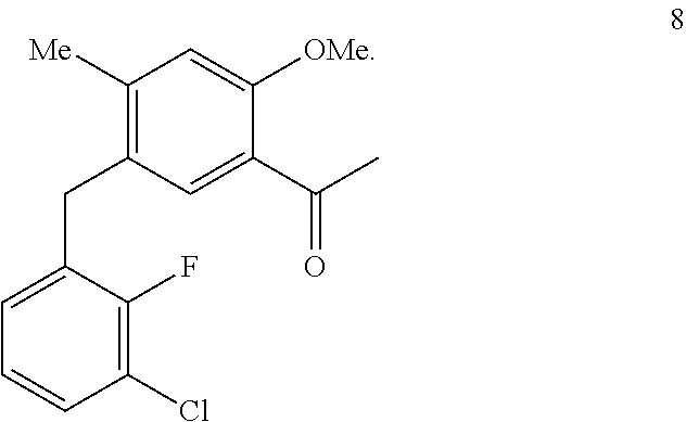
C1([Me])=C(CC2=CC=CC(Cl)=C2F)C=C(C(=O)C)C([OMe])=C1
